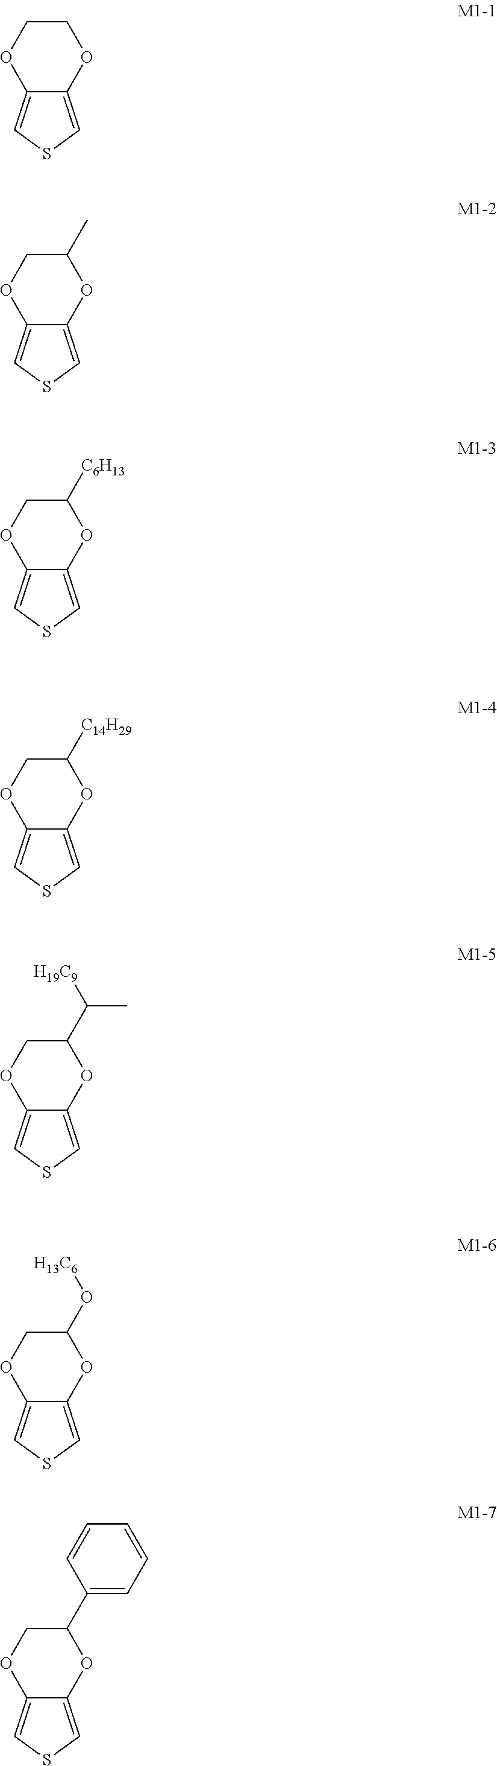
C12=CSC=C1OCCO2.C12=CSC=C1OC(C)CO2.C12=CSC=C1OC([C6H13])CO2.C12=CSC=C1OC([C14H29])CO2.C12=CSC=C1OC(C([H19C9])C)CO2.C12=CSC=C1OC(O[H13C6])CO2.C12=CSC=C1OC(C1=CC=CC=C1)CO2
